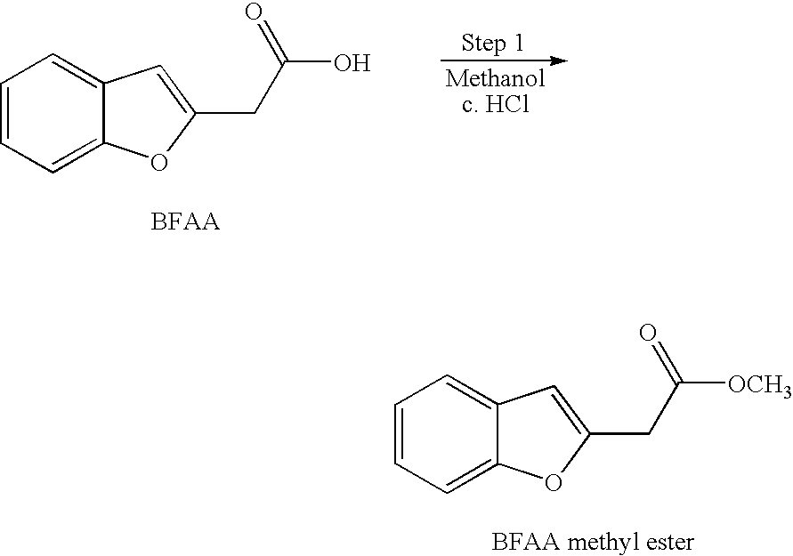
C1=CC=C2C(=C1)C=C(CC(O)=O)O2.C1=CC=C2C(=C1)C=C(CC([OCH3])=O)O2
